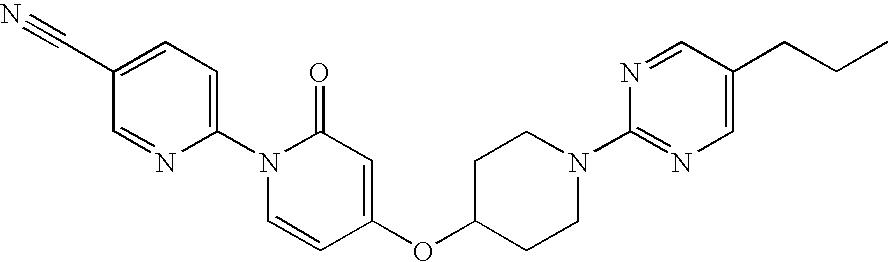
C1(C#N)=CC=C(N2C=CC(OC3CCN(C4=NC=C(CCC)C=N4)CC3)=CC2=O)N=C1
